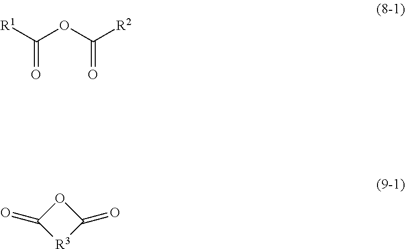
[R1]C(OC([R2])=O)=O.C1(=O)[R3]C(=O)O1
